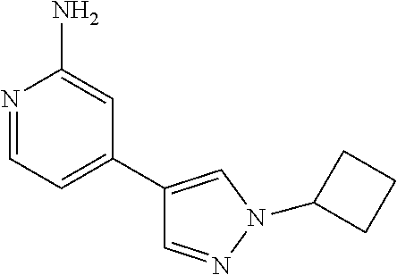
N1=CC=C(C2=CN(C3CCC3)N=C2)C=C1N
